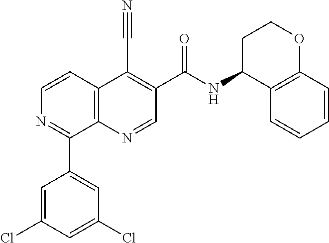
C12=C(N=CC(C(=O)NC3C4=C(OCC3)C=CC=C4)=C1C#N)C(C1=CC(Cl)=CC(Cl)=C1)=NC=C2
